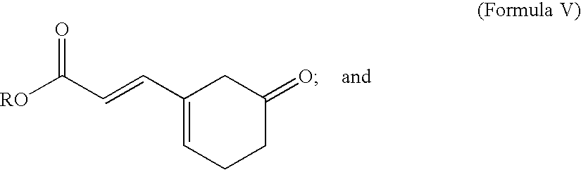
[RO]C(C=CC1=CCCC(=O)C1)=O
